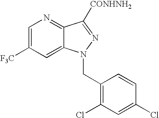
C1=C([F3C])C=C2C(=N1)C([CONHNH2])=NN2CC1=C(Cl)C=C(Cl)C=C1
